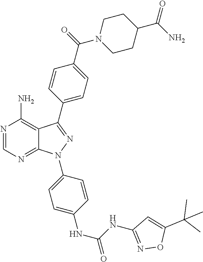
N1=CN=C2C(=C1N)C(C1=CC=C(C(=O)N3CCC(C(N)=O)CC3)C=C1)=NN2C1=CC=C(NC(=O)NC2=NOC(C(C)(C)C)=C2)C=C1
